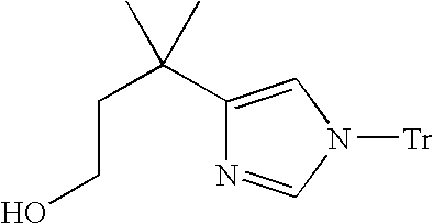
C1(C(CCO)(C)C)=CN([Tr])C=N1
